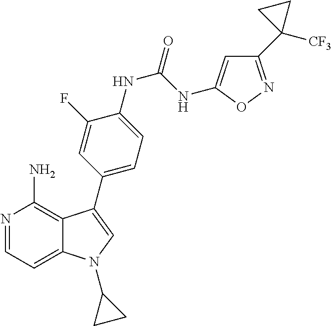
N1=CC=C2C(=C1N)C(C1=CC=C(NC(NC3=CC(C4([CF3])CC4)=NO3)=O)C(F)=C1)=CN2C1CC1
